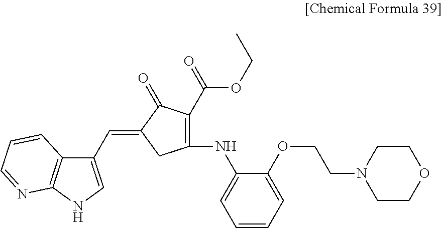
C1(C=C2CC(NC3=CC=CC=C3OCCN3CCOCC3)=C(C(OCC)=O)C2=O)=CNC2=C1C=CC=N2
